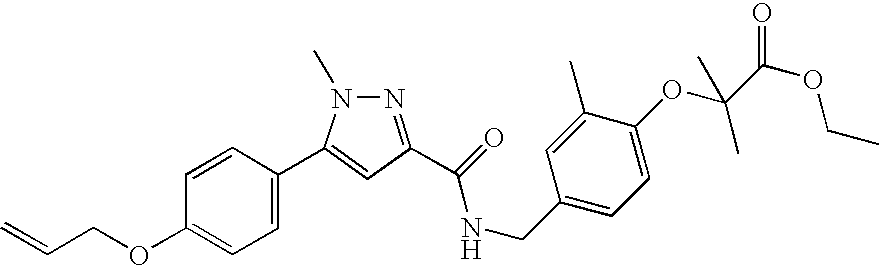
N1=C(C(NCC2=CC=C(OC(C(OCC)=O)(C)C)C(C)=C2)=O)C=C(C2=CC=C(OCC=C)C=C2)N1C
